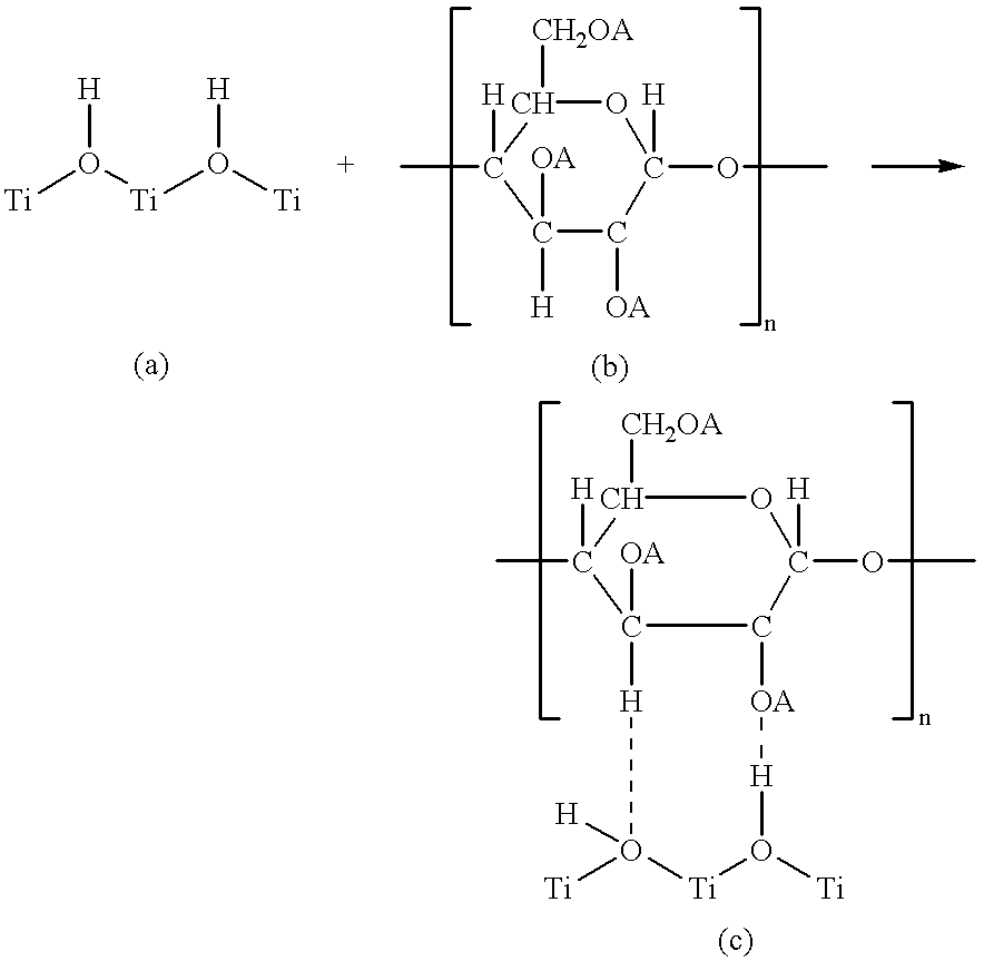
[Ti]O([Ti]O([Ti])[H])[H].CC1([H])C([H])([OA])C([OA])C(OC)([H])OC1[CH2OA].CC1([H])C2([OA])C(C(OC)([H])OC1[CH2OA])[OA][H]O([Ti])[Ti]O([Ti])([H])[H]2
